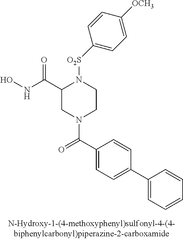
ONC(C1CN(C(=O)C2=CC=C(C3=CC=CC=C3)C=C2)CCN1[O2S]C1=CC=C([OCH3])C=C1)=O
